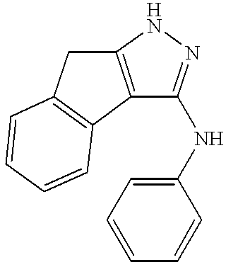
C12=C(NN=C1NC1=CC=CC=C1)CC1=C2C=CC=C1
